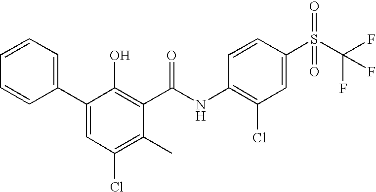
C1=CC(S(C(F)(F)F)(=O)=O)=CC(Cl)=C1NC(C1=C(O)C(C2=CC=CC=C2)=CC(Cl)=C1C)=O
